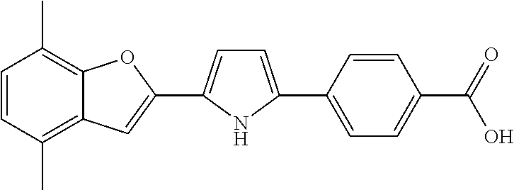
C1=CC(C)=C2C(=C1C)OC(C1=CC=C(C3=CC=C(C(=O)O)C=C3)N1)=C2
